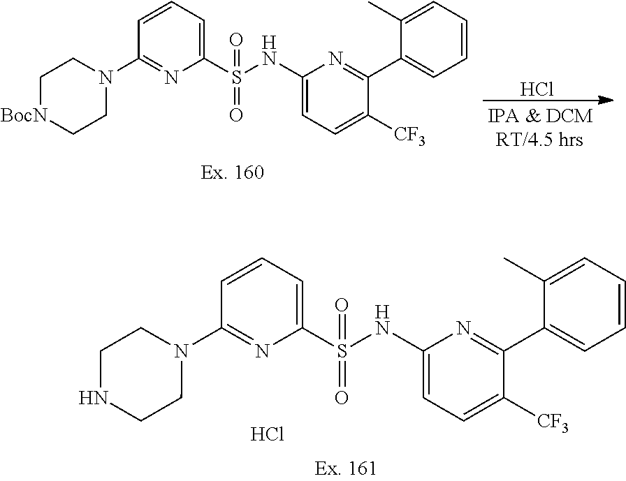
Cl.C1=CC=C(S(=O)(=O)NC2=CC=C([CF3])C(C3=CC=CC=C3C)=N2)N=C1N1CC[BocN]CC1.C1=CC=C(S(=O)(=O)NC2=CC=C([CF3])C(C3=CC=CC=C3C)=N2)N=C1N1CCNCC1.Cl
